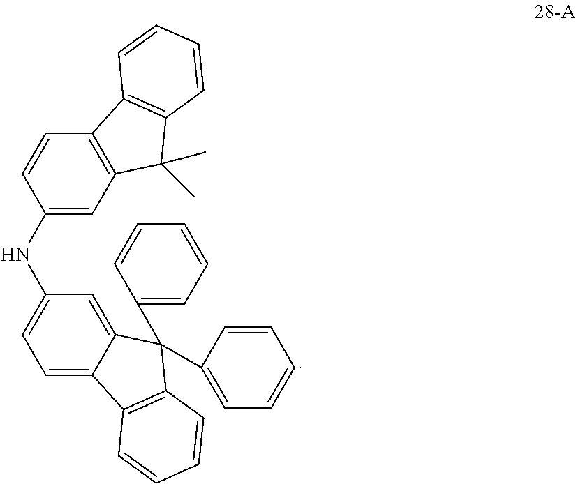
C1(NC2=CC=C3C(=C2)C(C2=CC=CC=C2)(C2=CC=CC=C2)C2=C3C=CC=C2)=CC2=C(C=C1)C1=C(C2(C)C)C=CC=C1
